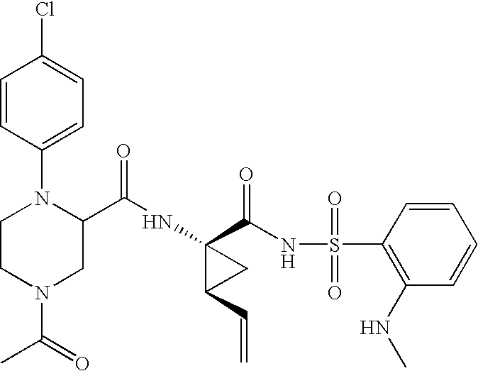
C1=CC(N2CCN(C(=O)C)CC2C(NC2(C(NS(C3=C(NC)C=CC=C3)(=O)=O)=O)C(C=C)C2)=O)=CC=C1Cl
